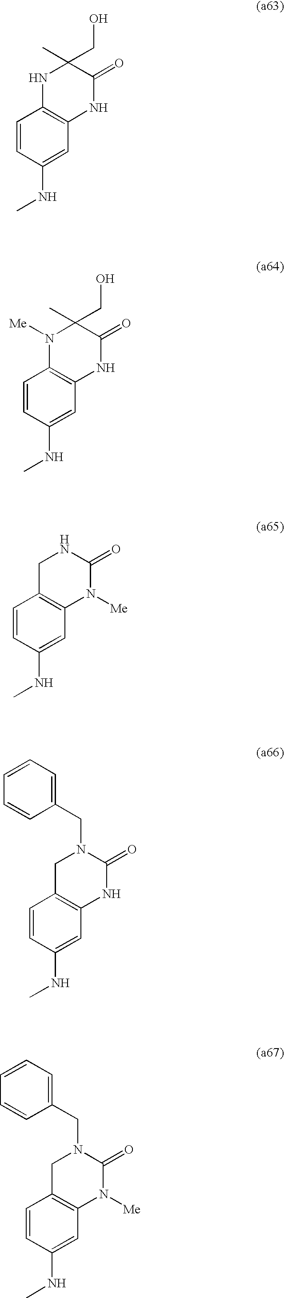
C1=CC(NC)=CC2=C1NC(C)(CO)C(=O)N2.C1=CC(NC)=CC2=C1N([Me])C(C)(CO)C(=O)N2.C1=CC(NC)=CC2=C1CNC(=O)N2[Me].C1=CC(NC)=CC2=C1CN(CC1=CC=CC=C1)C(=O)N2.C1=CC(NC)=CC2=C1CN(CC1=CC=CC=C1)C(=O)N2[Me]
